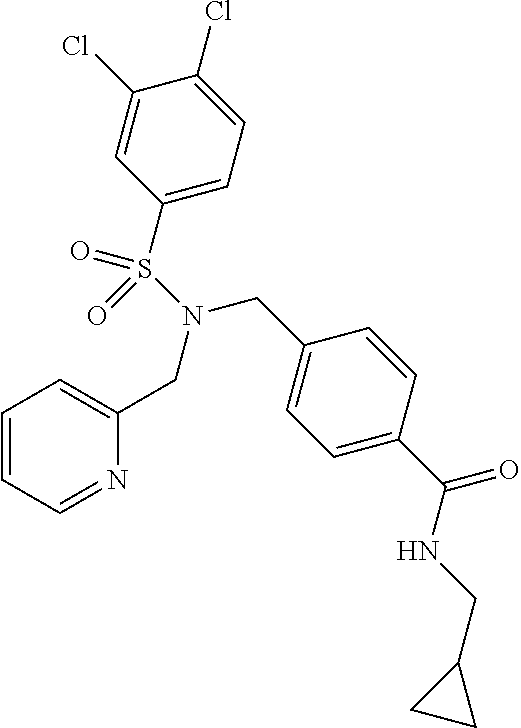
C1=CC=NC(CN(CC2=CC=C(C(NCC3CC3)=O)C=C2)S(C2=CC=C(Cl)C(Cl)=C2)(=O)=O)=C1
